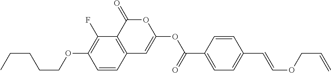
C1=CC2=C(C(F)=C1OCCCCC)C(=O)OC(OC(C1=CC=C(C=COCC=C)C=C1)=O)=C2
